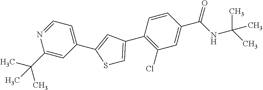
C1=NC(C(C)(C)C)=CC(C2=CC(C3=C(Cl)C=C(C(NC(C)(C)C)=O)C=C3)=CS2)=C1
